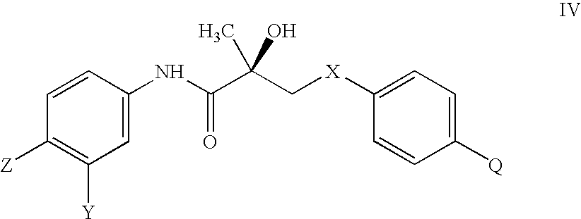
C1=C(NC(=O)C(C[X]C2=CC=C([Q])C=C2)(C)O)C=CC([Z])=C1[Y]
